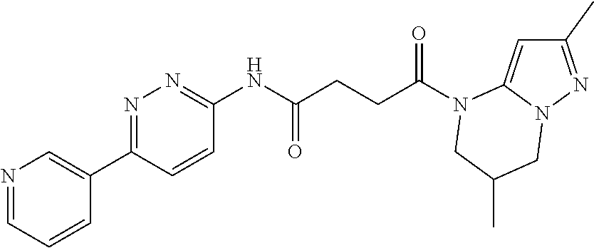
C1(C)=NN2C(=C1)N(C(CCC(NC1=NN=C(C3=CN=CC=C3)C=C1)=O)=O)CC(C)C2
